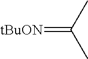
[tBuON]=C(C)C
